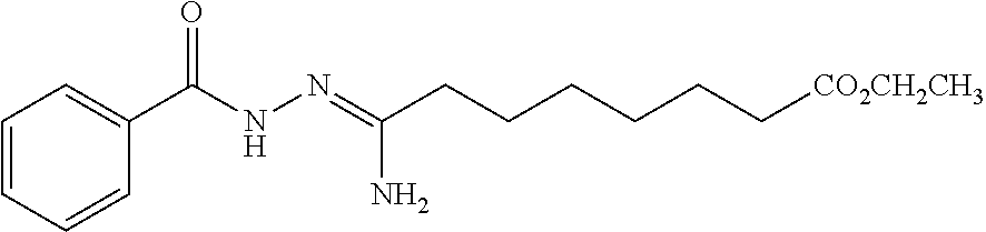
C1=CC=CC(C(NN=C(CCCCCC[CO2CH2CH3])N)=O)=C1
